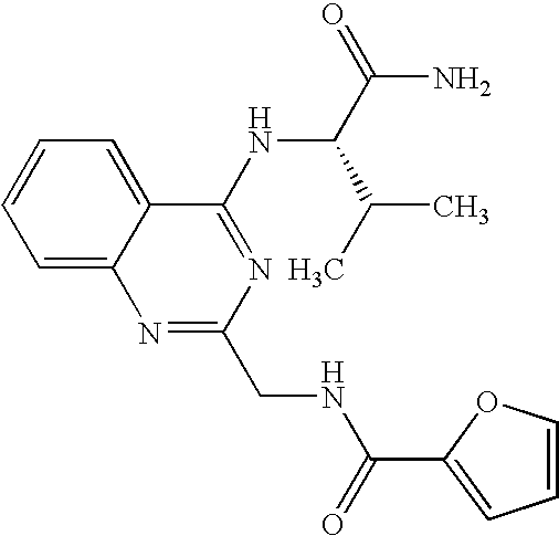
C1=C2C(=CC=C1)C(NC(C(C)C)C(N)=O)=NC(CNC(=O)C1=CC=CO1)=N2
